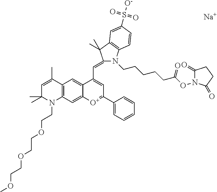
[Na].C12=C(C=C3C(=C1)C(C=C1N(CCCCCC(ON4C(=O)CCC4=O)=O)C4=C(C1(C)C)C=C(S([O-])(=O)=O)C=C4)=CC(C1=CC=CC=C1)=[O+]3)N(CCOCCOCCOC)C(C)(C)C=C2C
